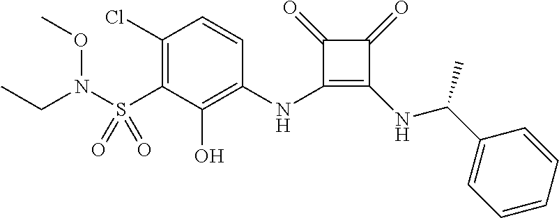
C1(Cl)=C(S(N(CC)OC)(=O)=O)C(O)=C(NC2=C(NC(C3=CC=CC=C3)C)C(=O)C2=O)C=C1
